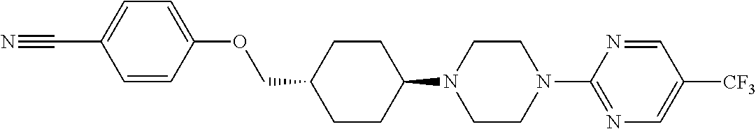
C1CC(N2CCN(C3=NC=C([CF3])C=N3)CC2)CCC1COC1=CC=C(C#N)C=C1
